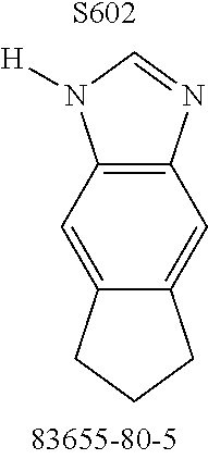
C12=C(N=CN1[H])C=C1C(=C2)CCC1.[S602]
